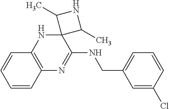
C1=CC2=C(C=C1)NC1(C(NCC3=CC=CC(Cl)=C3)=N2)C(C)NC1C
